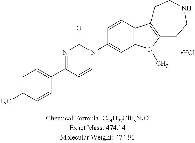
C1=C([F3C])C=CC(C2=NC(=O)N(C3=CC4=C(C=C3)C3=C(N4C)CCNCC3)C=C2)=C1.Cl
